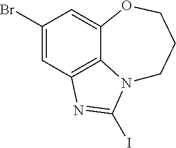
C1(Br)=CC2=C3C(=C1)OCCCN3C(I)=N2
